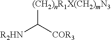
[(CH2)nR1X(CH2)mN3]C([R2HN])[COR3]
